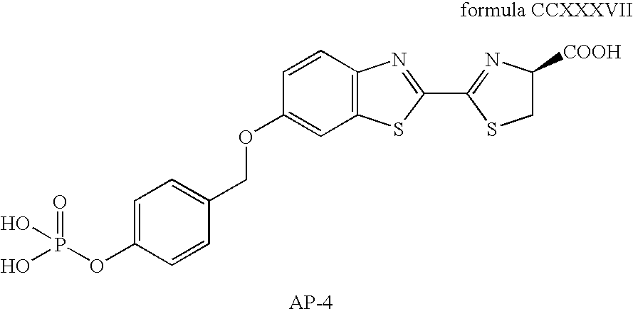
C1=C(OP(=O)(O)O)C=CC(COC2=CC3=C(C=C2)N=C(C2=NC([COOH])CS2)S3)=C1
